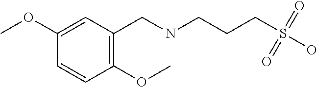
C1(CNCCCS(O)(=O)=O)=C(OC)C=CC(OC)=C1
